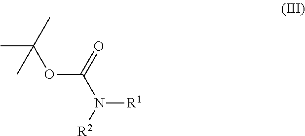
O(C(=O)N([R2])[R1])C(C)(C)C
